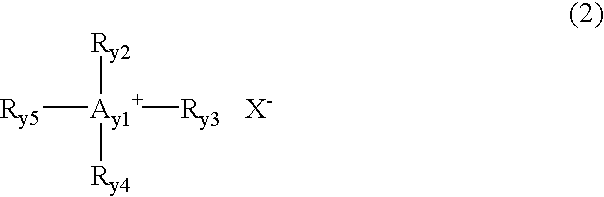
[Ry5][Ay1+]([Ry2])([Ry4])[Ry3].[X-]
